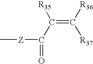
C(=C([R36])[R37])(C(=O)[Z]C)[R35]
